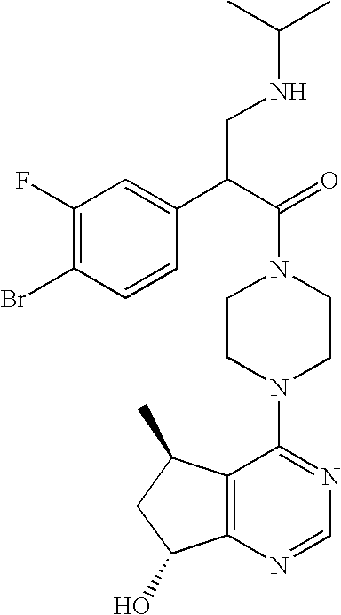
C1(C(C(=O)N2CCN(C3=NC=NC4=C3C(C)CC4O)CC2)CNC(C)C)=CC(F)=C(Br)C=C1
